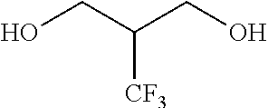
C([CF3])(CO)CO
